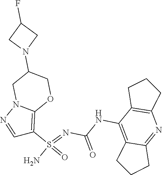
C(NC1=C2C(=NC3=C1CCC3)CCC2)(N=S(N)(=O)C1=C2N(N=C1)CC(N1CC(F)C1)CO2)=O
